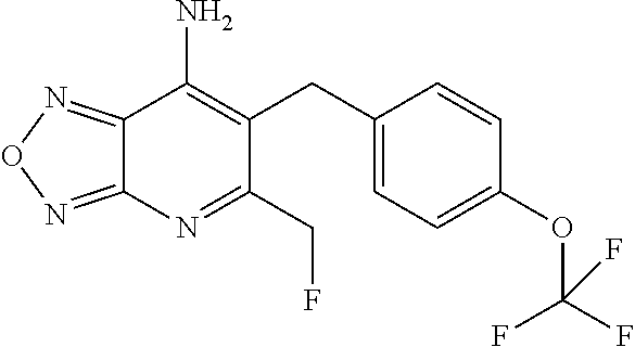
C12=NON=C1N=C(CF)C(CC1=CC=C(OC(F)(F)F)C=C1)=C2N
